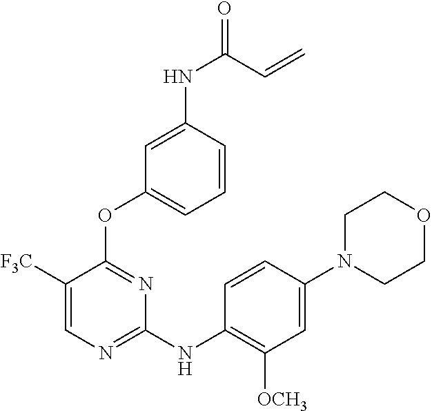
C1OCCN(C2=CC([OCH3])=C(NC3=NC=C([F3C])C(OC4=CC=CC(NC(=O)C=C)=C4)=N3)C=C2)C1
